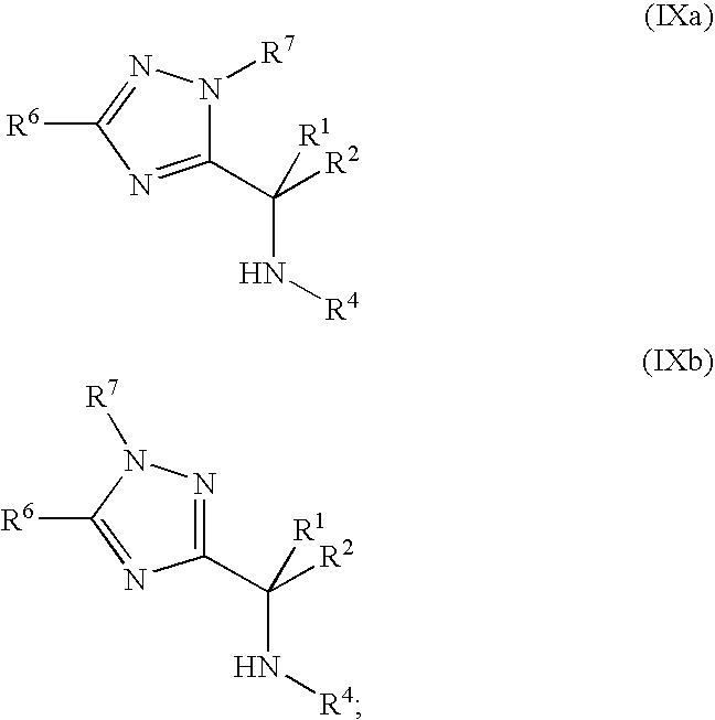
C1(C([R2])(N[R4])[R1])=NC([R6])=NN1[R7].C1(C([R2])(N[R4])[R1])=NN([R7])C([R6])=N1
